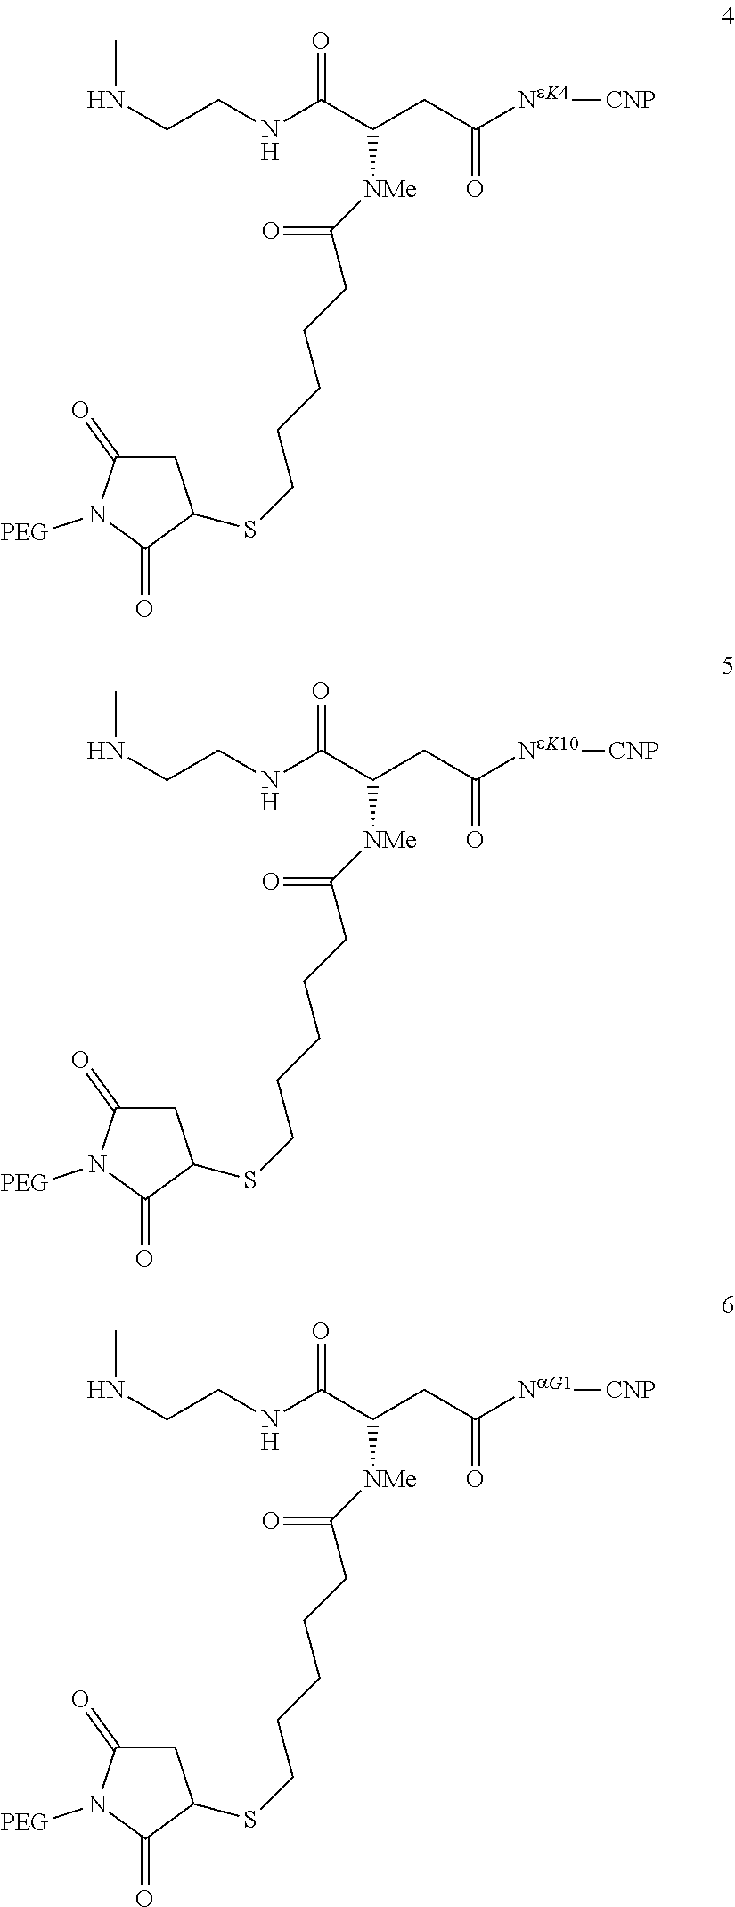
CNCCNC(C(CC([NeK4][CNP])=O)[NMe]C(CCCCCSC1CC(=O)N([PEG])C1=O)=O)=O.CNCCNC(C(CC([NaG1][CNP])=O)[NMe]C(CCCCCSC1CC(=O)N([PEG])C1=O)=O)=O.CNCCNC(C(CC([NeK10][CNP])=O)[NMe]C(CCCCCSC1CC(=O)N([PEG])C1=O)=O)=O
